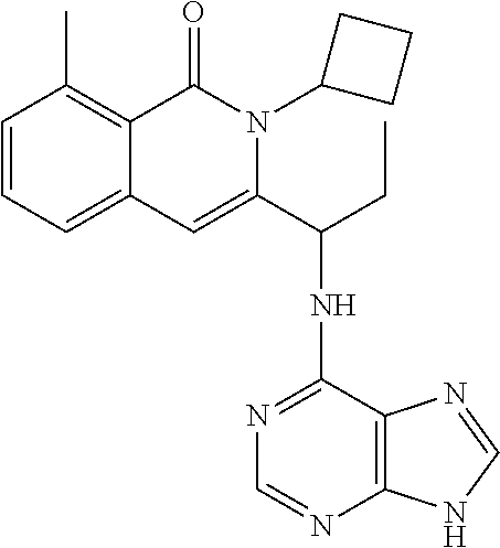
C1=CC=C2C(=C1C)C(=O)N(C1CCC1)C(C(NC1=NC=NC3=C1N=CN3)CC)=C2
